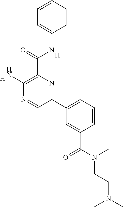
C1=CC=CC(NC(C2=C(N)N=CC(C3=CC=CC(C(N(C)CCN(C)C)=O)=C3)=N2)=O)=C1.[H].[H]
